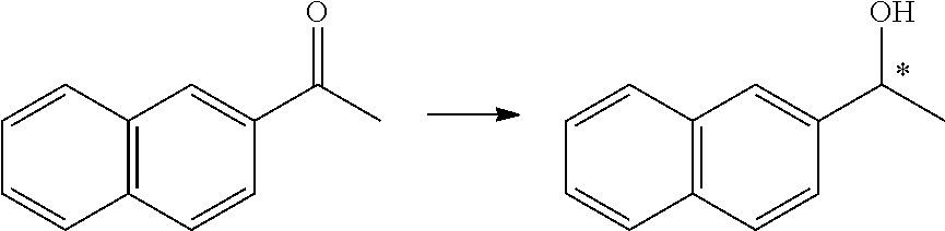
C12=C(C=CC(C(C)O)=C1)C=CC=C2.C12=C(C=CC(C(C)=O)=C1)C=CC=C2
